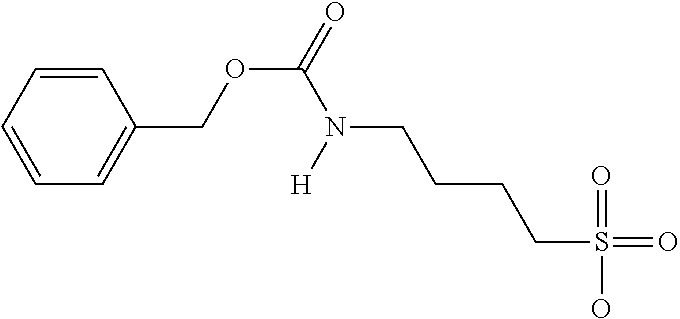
S(=O)(=O)(O)CCCCN([H])C(OCC1=CC=CC=C1)=O
